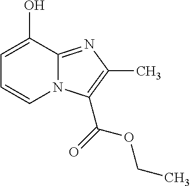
OC1=CC=CN2C1=NC(C)=C2C(=O)OCC
